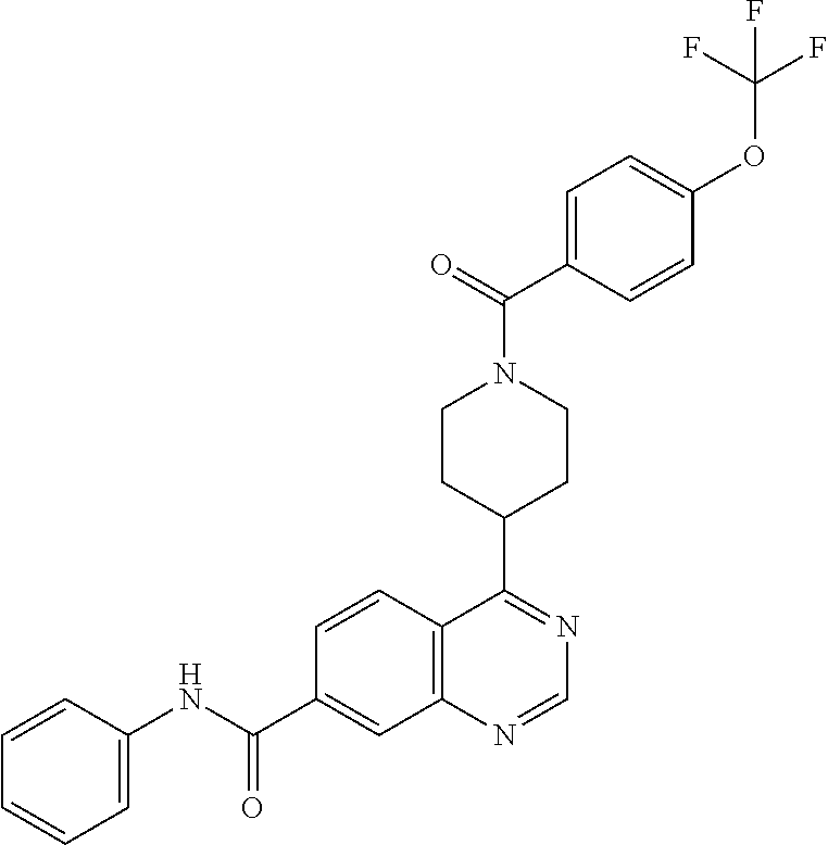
C1=CC2=C(C=C1C(NC1=CC=CC=C1)=O)N=CN=C2C1CCN(C(=O)C2=CC=C(OC(F)(F)F)C=C2)CC1
